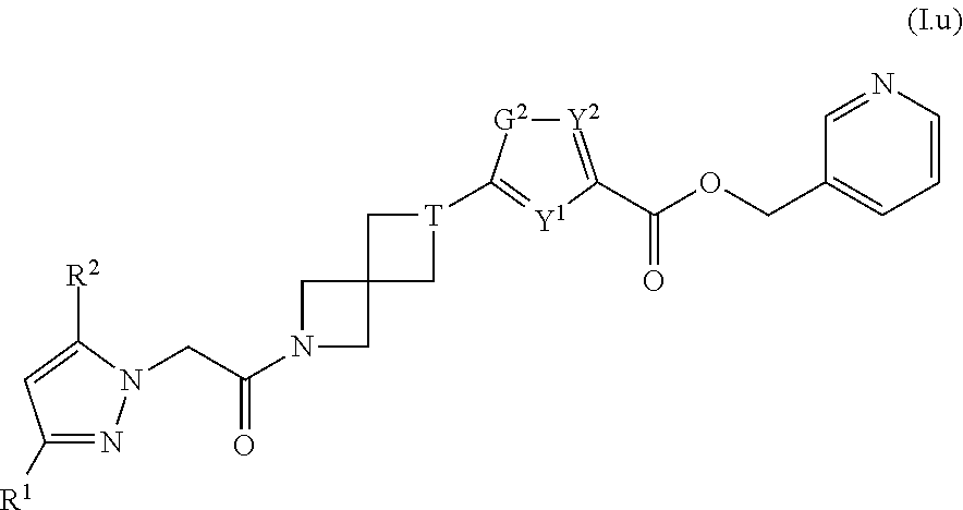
C1([R1])=NN(CC(N2CC3(C2)C[T](C2=[Y1]C(C(=O)OCC4=CC=CN=C4)=[Y2][G2]2)C3)=O)C([R2])=C1
